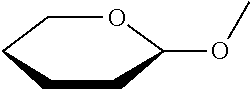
C1CCCC(OC)O1
